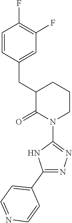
C1=CC(CC2C(=O)N(C3=NN=C(C4=CC=NC=C4)N3)CCC2)=CC(F)=C1F
